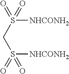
C(S(=O)(=O)[NHCONH2])S(=O)([NHCONH2])=O
